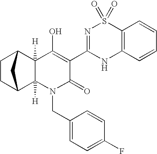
C12([H])C3CCC(C3)C1([H])C(O)=C(C1=NS(=O)(=O)C3=C(N1)C=CC=C3)C(=O)N2CC1=CC=C(F)C=C1
